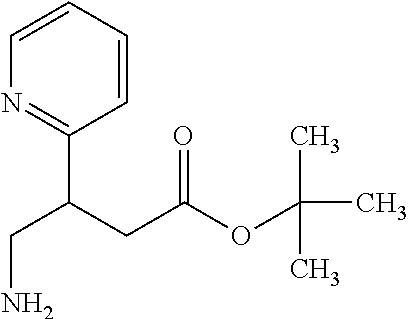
C1=CC=CC(C(CC(OC(C)(C)C)=O)CN)=N1
